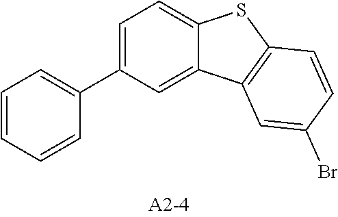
C1=C(C2=CC=CC=C2)C=C2C(=C1)SC1=C2C=C(Br)C=C1
